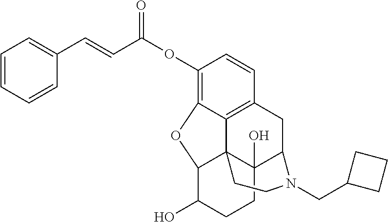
C1(OC(C=CC2=CC=CC=C2)=O)=C2C3=C(C=C1)CC1C4(O)C3(C(C(O)CC4)O2)CCN1CC1CCC1
